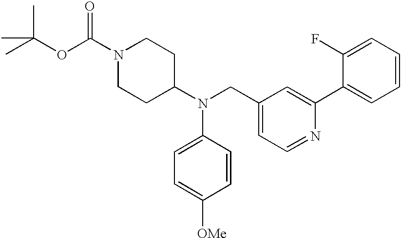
N1(C(OC(C)(C)C)=O)CCC(N(CC2=CC=NC(C3=CC=CC=C3F)=C2)C2=CC=C([OMe])C=C2)CC1
